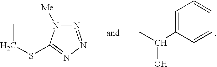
N1([Me])C(SCC)=NN=N1.C1=C(C(C)O)C=CC=C1
